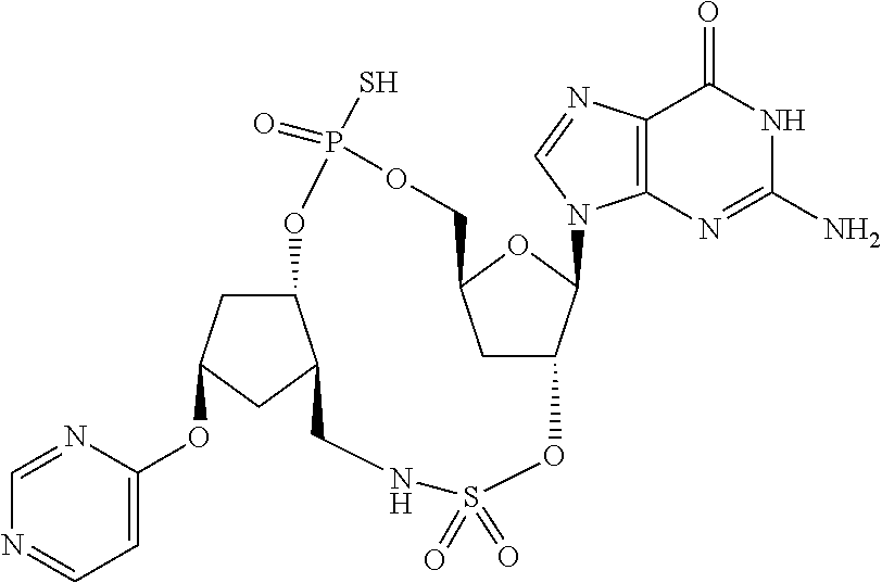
C1=NC(OC2CC3C(C2)CNS(=O)(=O)OC2CC(OC2N2C4=C(C(=O)NC(N)=N4)N=C2)COP(=O)(S)O3)=CC=N1
